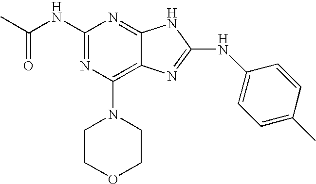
CC(NC1=NC(N2CCOCC2)=C2C(=N1)NC(NC1=CC=C(C)C=C1)=N2)=O
